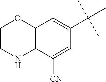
C12=C(C([CN])=CC(C(C)(C)C)=C1)NCCO2
